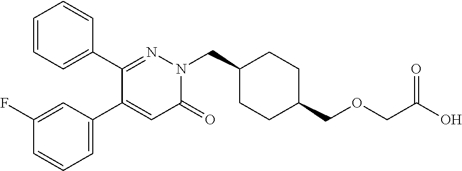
C1=CC=C(C2=NN(CC3CCC(COCC(O)=O)CC3)C(=O)C=C2C2=CC=CC(F)=C2)C=C1
